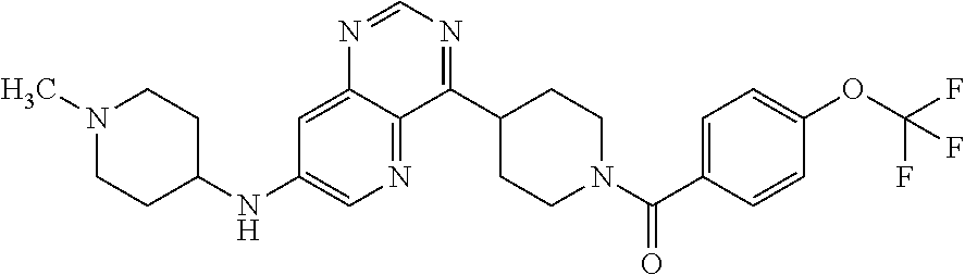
N1(C(=O)C2=CC=C(OC(F)(F)F)C=C2)CCC(C2=NC=NC3=CC(NC4CCN(C)CC4)=CN=C23)CC1
